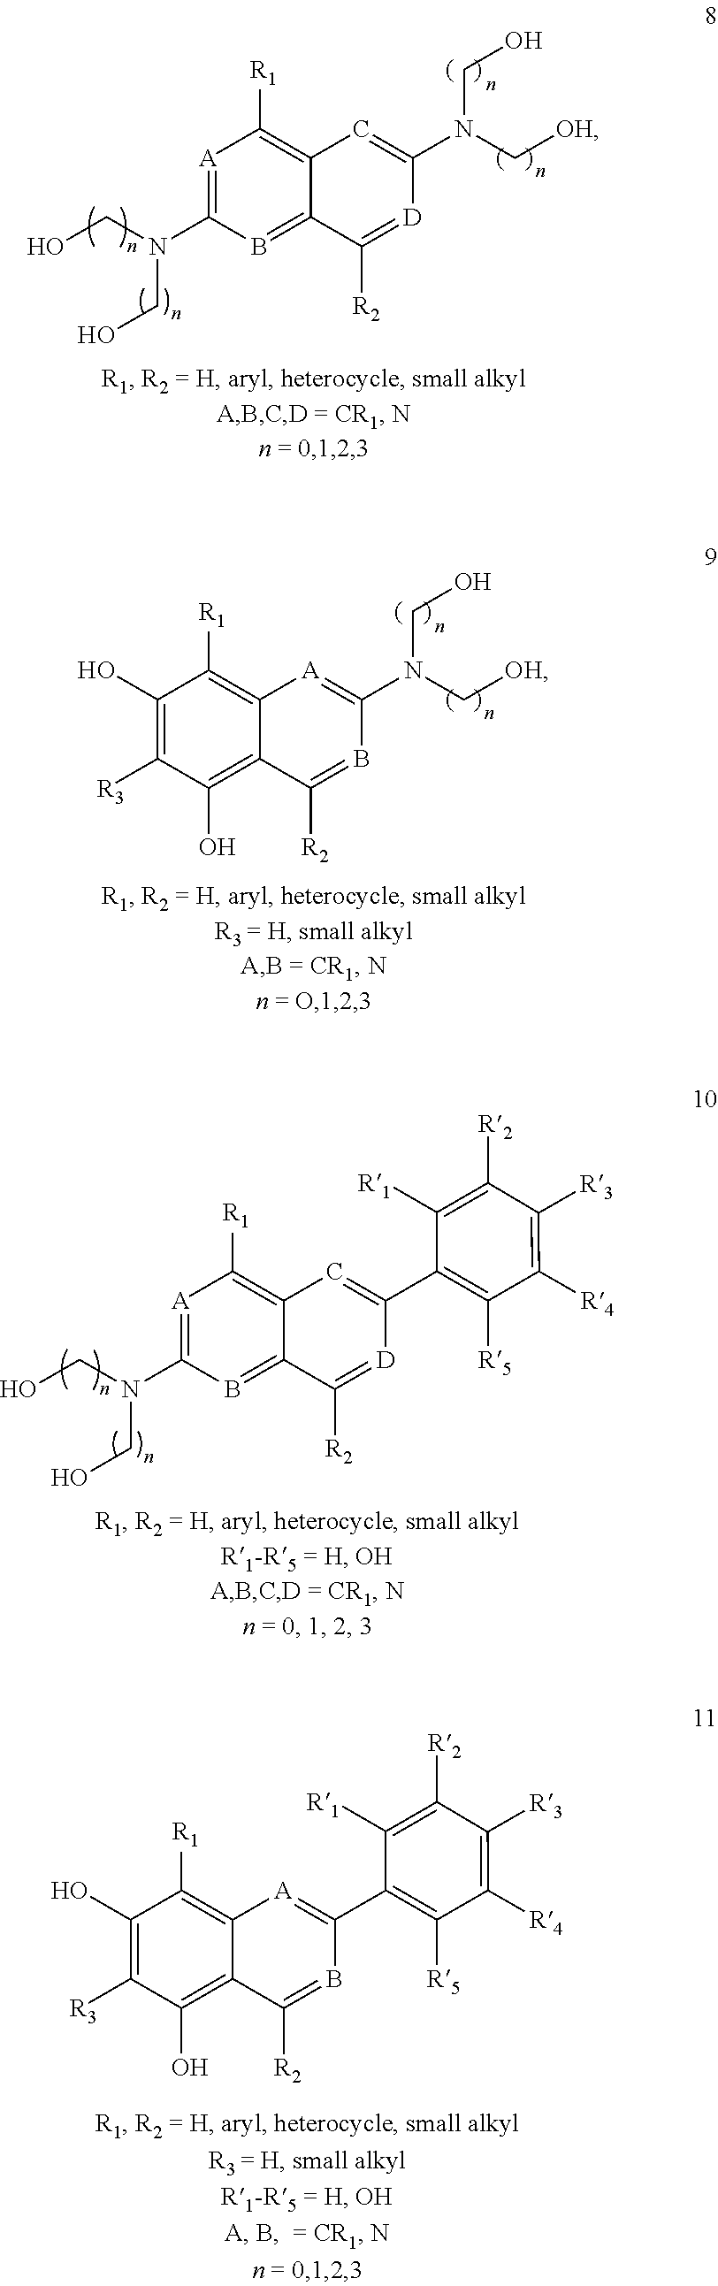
[A]1=C(N(CO)CO)B=C2C(=C1[R1])C=C(N(CO)C[OH])[D]=C2[R2].C1(O)=C([R3])C(O)=C2C(=C1[R1])[A]=C(N(CO)C[OH])B=C2[R2].[A]1=C(N(CO)CO)B=C2C(=C1[R1])C=C(C1=C([R5])C([R4])=C([R3])C([R2])=C1[R1])[D]=C2[R2].C1(O)=C([R3])C(O)=C2C(=C1[R1])[A]=C(C1=C([R5])C([R4])=C([R3])C([R2])=C1[R1])B=C2[R2]
